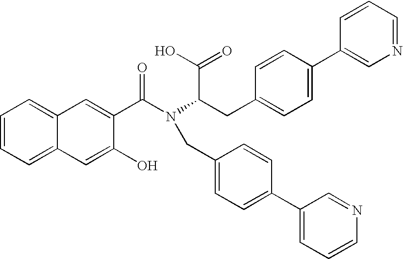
C12=CC=CC=C1C=C(C(N(C(CC1=CC=C(C3=CN=CC=C3)C=C1)C(=O)O)CC1=CC=C(C3=CC=CN=C3)C=C1)=O)C(O)=C2
